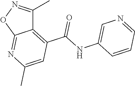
C12=C(C(NC3=CN=CC=C3)=O)C=C(C)N=C1ON=C2C
